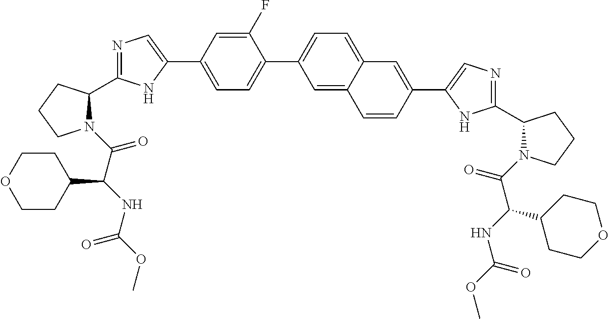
N1(C(=O)C(NC(OC)=O)C2CCOCC2)C(C2=NC=C(C3=CC=C(C4=CC=C5C(=C4)C=CC(C4=CN=C(C6N(C(C(C7CCOCC7)NC(=O)OC)=O)CCC6)N4)=C5)C(F)=C3)N2)CCC1
